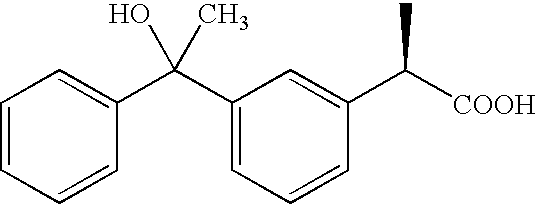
C1(C(C2=CC=CC=C2)(C)O)=CC=CC(C([COOH])C)=C1
